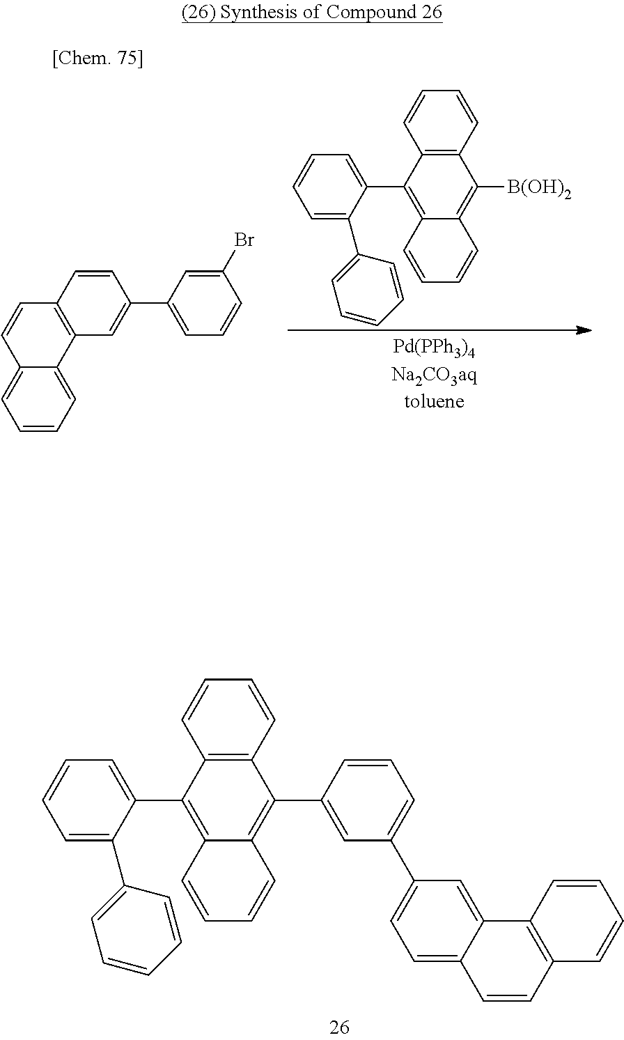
C12=C(C(C3=CC=CC=C3C3=CC=CC=C3)=C3C(=C1C1=CC(C4=CC=C5C(=C4)C4=C(C=C5)C=CC=C4)=CC=C1)C=CC=C3)C=CC=C2.C12=C(C(C3=CC=CC=C3C3=CC=CC=C3)=C3C(=C1[B(OH)2])C=CC=C3)C=CC=C2.C12=C(C=C(C3=CC=CC(Br)=C3)C=C1)C1=CC=CC=C1C=C2
